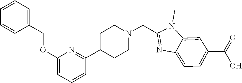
C1(COC2=CC=CC(C3CCN(CC4=NC5=CC=C(C(=O)O)C=C5N4C)CC3)=N2)=CC=CC=C1
